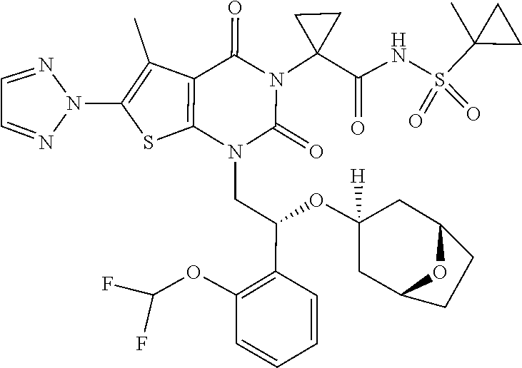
O(C(F)F)C1=C(C(OC2([H])CC3CCC(C2)O3)CN2C(=O)N(C3(C(=O)NS(C4(C)CC4)(=O)=O)CC3)C(=O)C3=C2SC(N2N=CC=N2)=C3C)C=CC=C1
